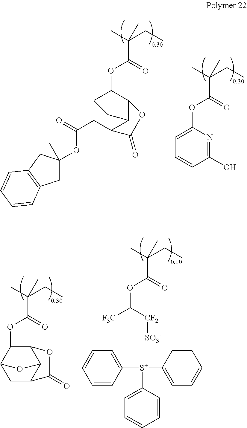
C1(OC(C(C)(CC)C)=O)C2C(C(=O)OC3(C)CC4=C(C3)C=CC=C4)C3C(C1OC3=O)C2.C1(OC(C(C)(CC)C)=O)=CC=CC(O)=N1.C1(OC(C(C)(CC)C)=O)C2CC3C(C1OC3=O)O2.C(OC(C(C)(CC)C)=O)([F3C])[CF2][SO3-].C1([S+](C2=CC=CC=C2)C2=CC=CC=C2)=CC=CC=C1
